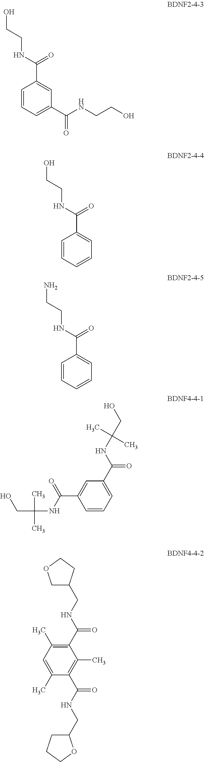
C1=CC=C(C(NCCO)=O)C=C1C(NCCO)=O.C1=CC=CC=C1C(NCCO)=O.C1=CC=CC=C1C(NCCN)=O.C1=CC=C(C(NC(CO)(C)C)=O)C=C1C(NC(CO)(C)C)=O.C1(C(NCC2COCC2)=O)=C(C)C=C(C)C(C(NCC2CCCO2)=O)=C1C
